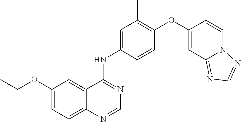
C12=CC=C(OCC)C=C1C(NC1=CC(C)=C(OC3=CC4=NC=NN4C=C3)C=C1)=NC=N2
